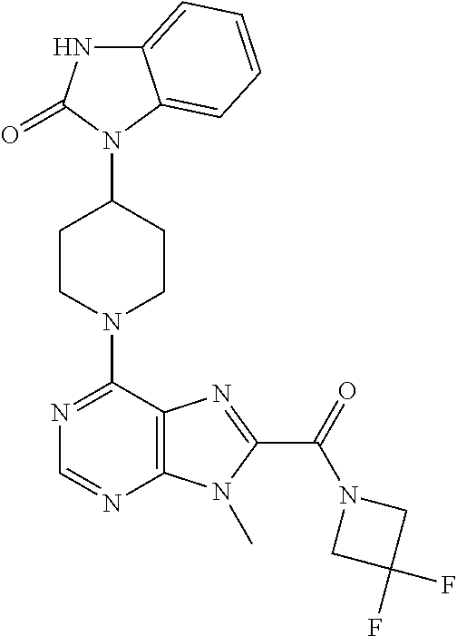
C12=CC=CC=C1N(C1CCN(C3=NC=NC4=C3N=C(C(=O)N3CC(F)(F)C3)N4C)CC1)C(=O)N2
